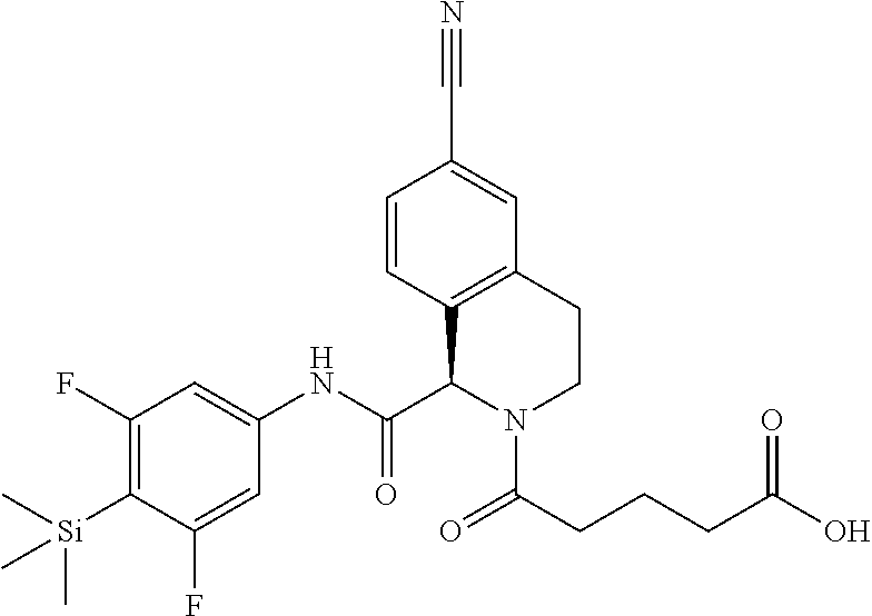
C1=CC2=C(C=C1C#N)CCN(C(CCCC(O)=O)=O)C2C(NC1=CC(F)=C([Si](C)(C)C)C(F)=C1)=O
